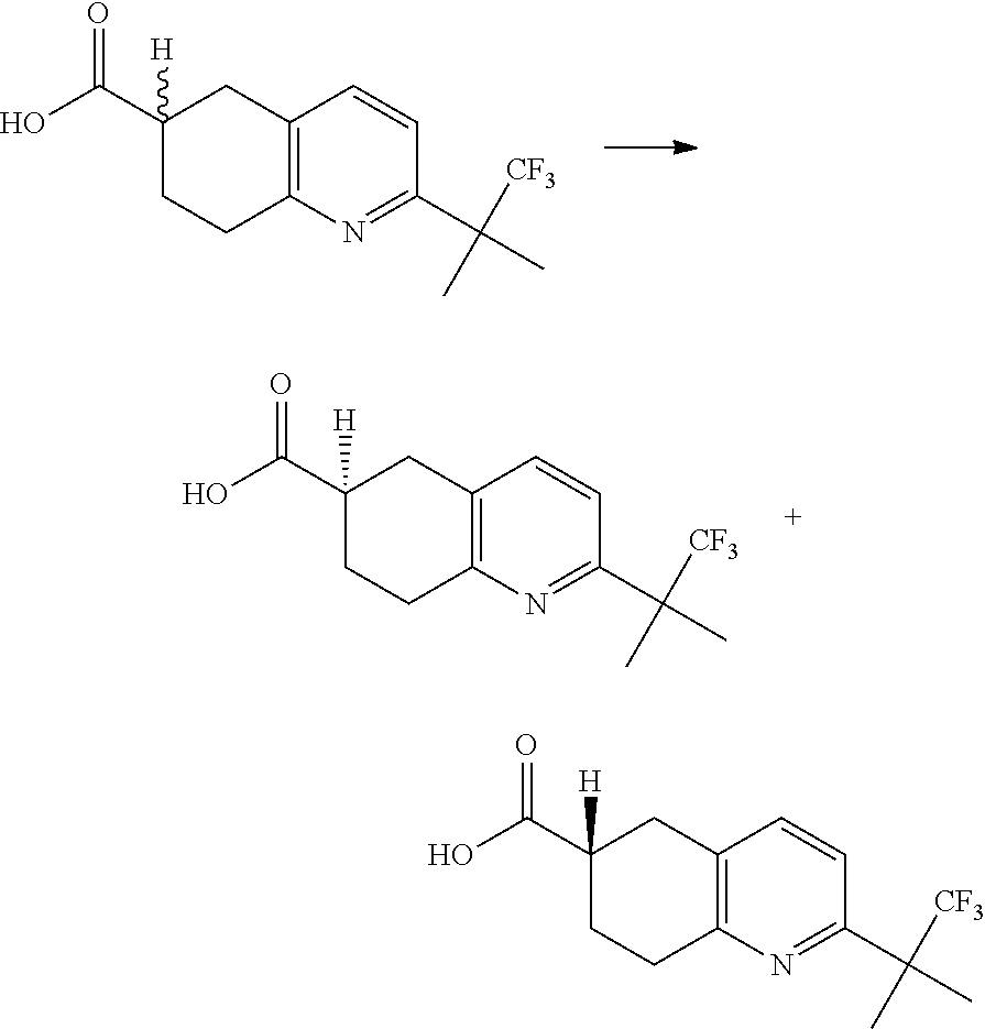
C1(C(O)=O)([H])CCC2=C(C1)C=CC(C([CF3])(C)C)=N2.C1(C(O)=O)([H])CCC2=C(C1)C=CC(C([CF3])(C)C)=N2.C1(C(O)=O)([H])CCC2=C(C1)C=CC(C([CF3])(C)C)=N2
